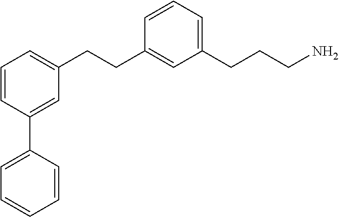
C1=CC(C2=CC=CC=C2)=CC(CCC2=CC(CCCN)=CC=C2)=C1
